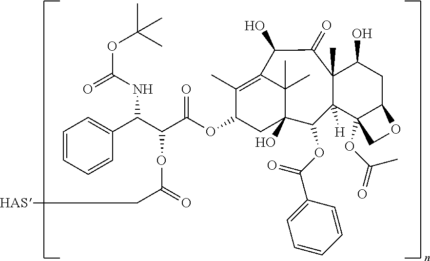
C1=CC=CC(C(C(C(OC2CC3(O)C(C)(C)C(=C2C)C(O)C(=O)C2(C)C([H])(C3OC(=O)C3=CC=CC=C3)C3(OC(C)=O)C(CC2O)OC3)=O)OC(=O)C[HAS])NC(=O)OC(C)(C)C)=C1
